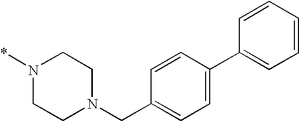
N1(*)CCN(CC2=CC=C(C3=CC=CC=C3)C=C2)CC1
